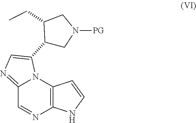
C12=NC=C(C3CN([PG])CC3CC)N1C1=C(N=C2)NC=C1
